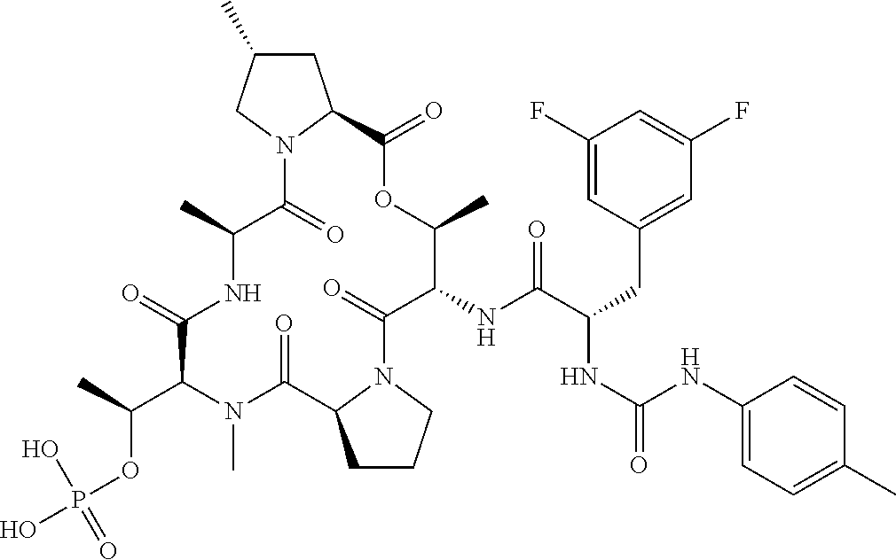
O=C1C(C(OP(O)(O)=O)C)N(C)C(=O)C2CCCN2C(=O)C(NC(C(CC2=CC(F)=CC(F)=C2)NC(=O)NC2=CC=C(C)C=C2)=O)C(C)OC(=O)C2CC(C)CN2C(=O)C(C)N1
